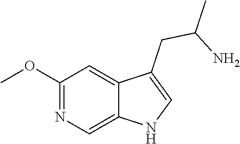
C1(OC)=NC=C2C(=C1)C(CC(C)N)=CN2
